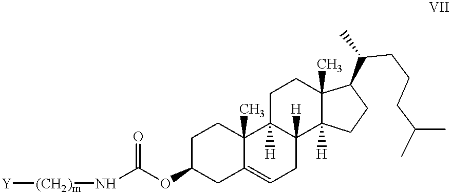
O(C1CC2=CCC3([H])C([H])(C2(C)CC1)CCC1(C)C3([H])CCC1C(CCCC(C)C)C)C(N[(CH2)m][Y])=O
